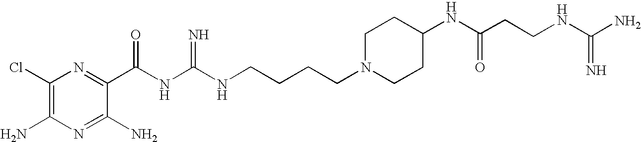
C1(Cl)=C(N)N=C(N)C(C(NC(NCCCCN2CCC(NC(CCNC(N)=N)=O)CC2)=N)=O)=N1
